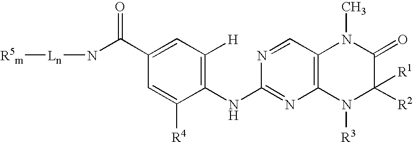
C1=C(C(N[Ln][R5m])=O)C=C([R4])C(NC2=NC3=C(C=N2)N(C)C(=O)C([R2])([R1])N3[R3])=C1[H]
